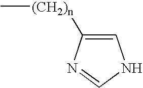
C[(CH2)n]C1=CNC=N1
